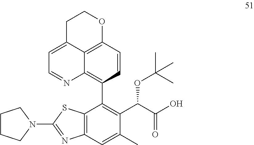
C12=C(C=C(C)C(C(C(O)=O)OC(C)(C)C)=C1C1=C3C4=C(C=C1)OCCC4=CC=N3)N=C(N1CCCC1)S2
